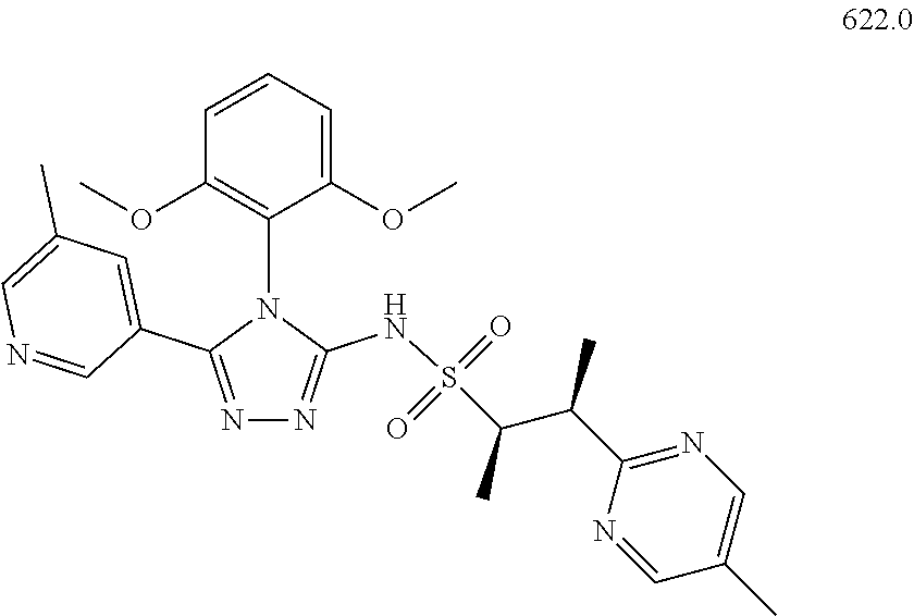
C1(OC)=CC=CC(OC)=C1N1C(C2=CC(C)=CN=C2)=NN=C1NS(C(C)C(C1=NC=C(C)C=N1)C)(=O)=O
